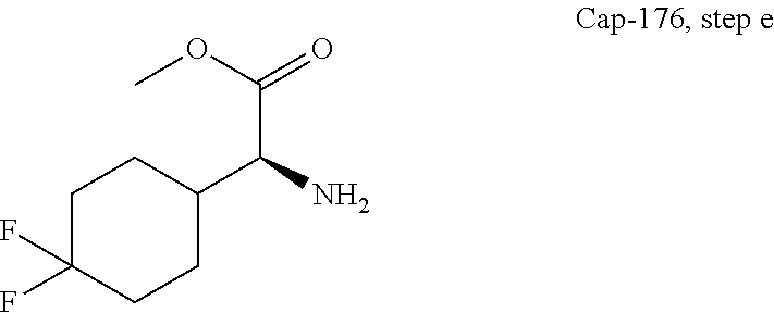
C1C(F)(F)CCC(C(N)C(OC)=O)C1
